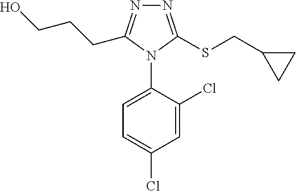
N1=C(SCC2CC2)N(C2=CC=C(Cl)C=C2Cl)C(CCCO)=N1
